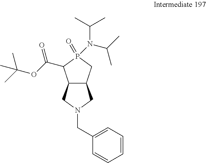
C12C(CP(N(C(C)C)C(C)C)(=O)C1C(OC(C)(C)C)=O)CN(CC1=CC=CC=C1)C2
